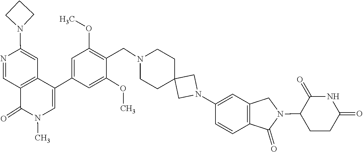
N1(C)C(=O)C2=C(C=C(N3CCC3)N=C2)C(C2=CC(OC)=C(CN3CCC4(CN(C5=CC6=C(C=C5)C(=O)N(C5CCC(=O)NC5=O)C6)C4)CC3)C(OC)=C2)=C1
